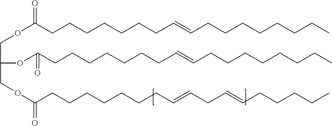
O(C(CCCCCCCC=CCCCCCCCC)=O)CC(OC(CCCCCCCC=CCCCCCCCC)=O)COC(CCCCCCCC=CCC=CCCCCC)=O
